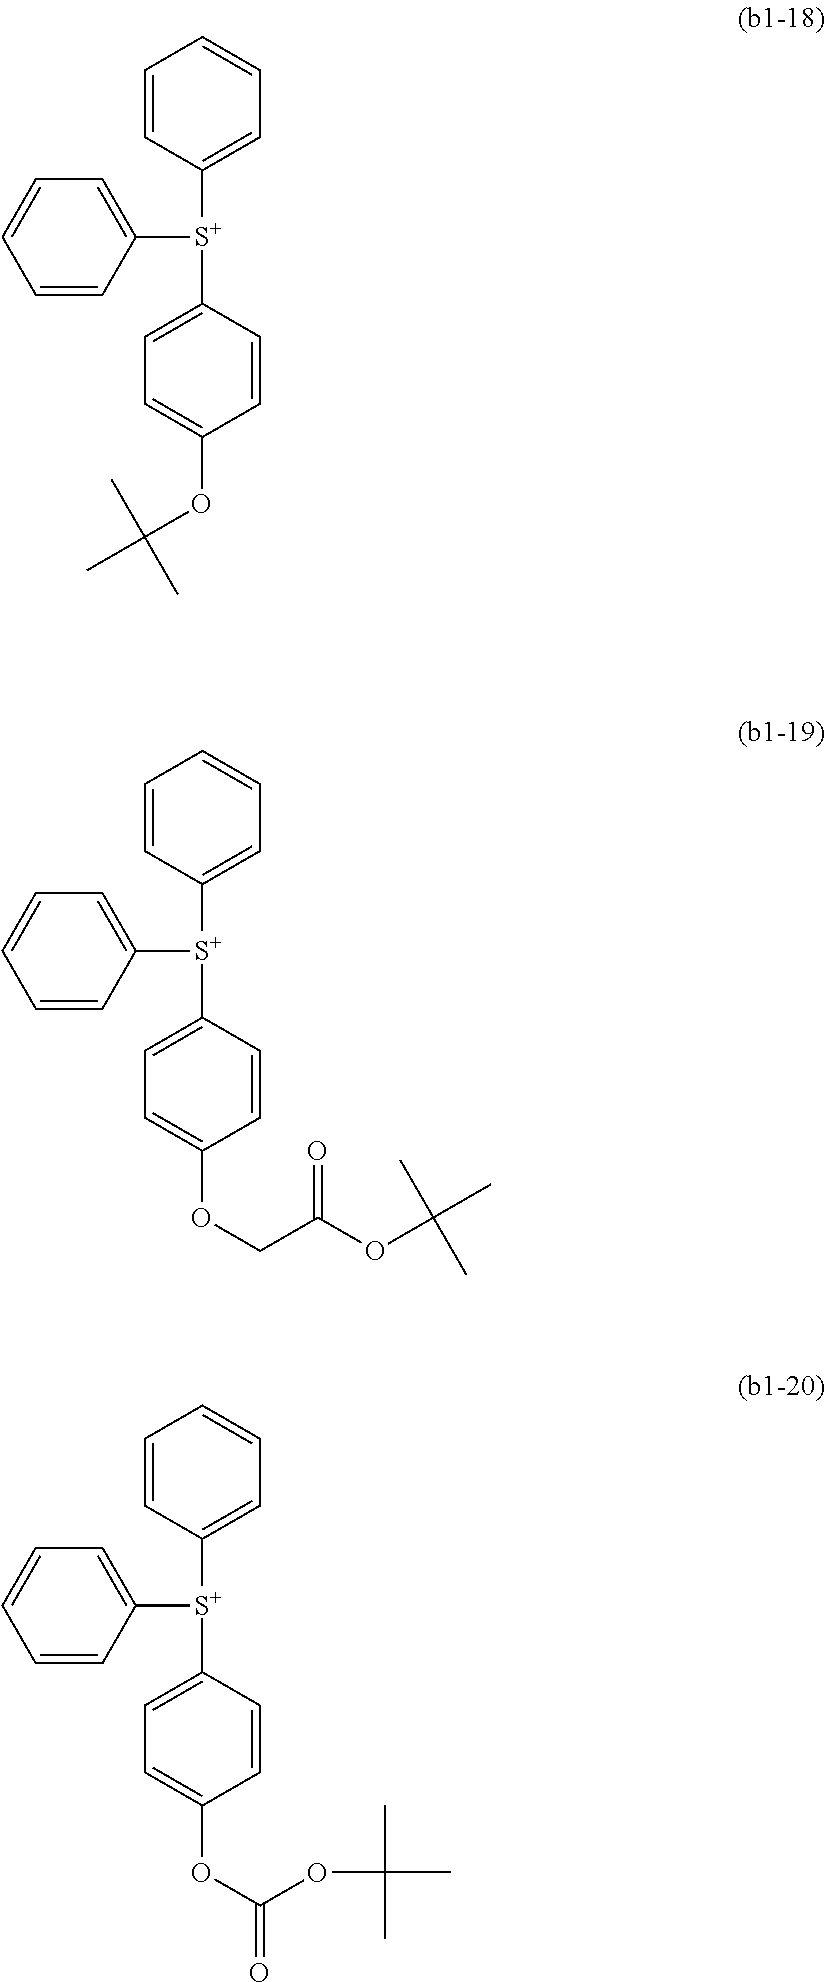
C1=CC([S+](C2=CC=CC=C2)C2=CC=C(OC(C)(C)C)C=C2)=CC=C1.C1=CC([S+](C2=CC=CC=C2)C2=CC=C(OCC(=O)OC(C)(C)C)C=C2)=CC=C1.C1=CC([S+](C2=CC=CC=C2)C2=CC=C(OC(OC(C)(C)C)=O)C=C2)=CC=C1
